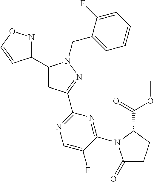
C1(C2=NOC=C2)=CC(C2=NC=C(F)C(N3C(=O)CCC3C(=O)OC)=N2)=NN1CC1=CC=CC=C1F
